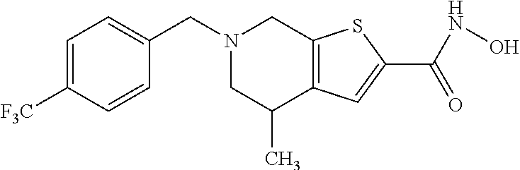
N1(CC2=CC=C([F3C])C=C2)CC(C)C2=C(C1)SC(C(=O)NO)=C2
